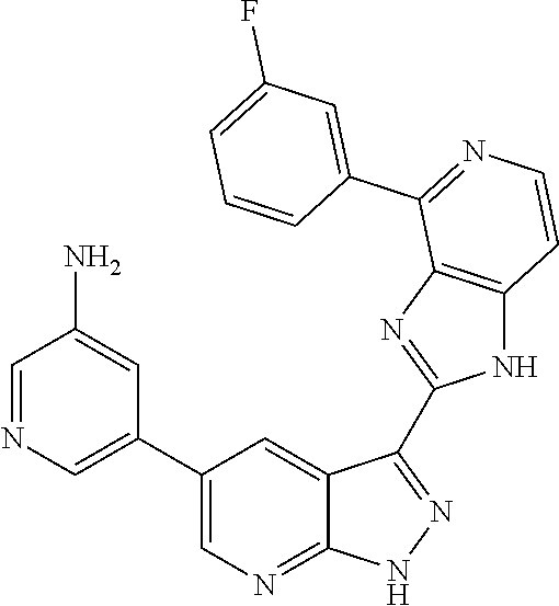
C1=NC=C(C2=CN=C3C(=C2)C(C2=NC4=C(N2)C=CN=C4C2=CC(F)=CC=C2)=NN3)C=C1N
